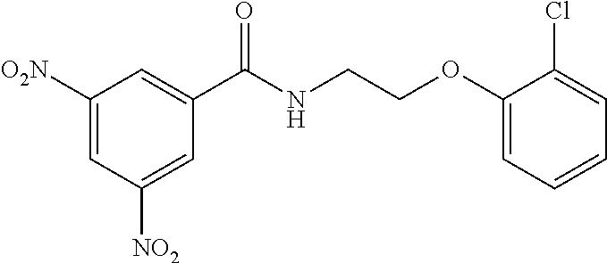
C1([O2N])=CC([NO2])=CC(C(NCCOC2=CC=CC=C2Cl)=O)=C1
